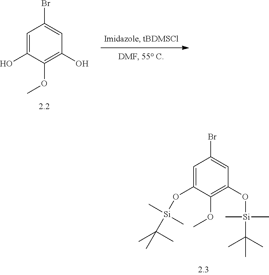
C1=C(O[Si](C(C)(C)C)(C)C)C(OC)=C(O[Si](C)(C(C)(C)C)C)C=C1Br.C1=C(O)C(OC)=C(O)C=C1Br
